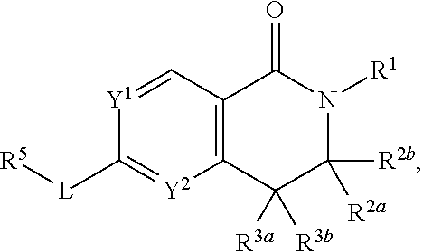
C1([L][R5])=[Y2]C2=C(C=[Y1]1)C(=O)N([R1])C([R2b])([R2a])C2([R3a])[R3b]
